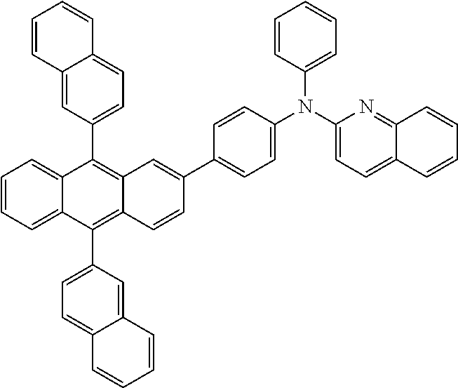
C1=CC=C2C(=C1)C(C1=CC=C3C(=C1)C=CC=C3)=C1C(=C2C2=CC=C3C(=C2)C=CC=C3)C=CC(C2=CC=C(N(C3=CC=CC=C3)C3=CC=C4C(=N3)C=CC=C4)C=C2)=C1
